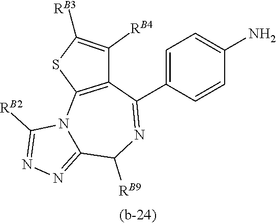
C1=C(C2=NC([RB9])C3=NN=C([RB2])N3C3=C2C([RB4])=C([RB3])S3)C=CC(N)=C1
